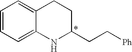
C1=CC=C2C(=C1)CCC(CC[Ph])N2
